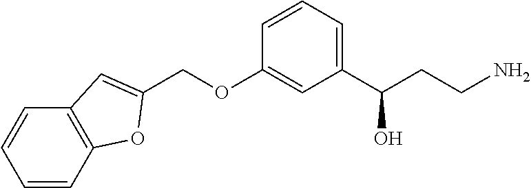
C(OC1=CC(C(CCN)O)=CC=C1)C1=CC2=C(C=CC=C2)O1
